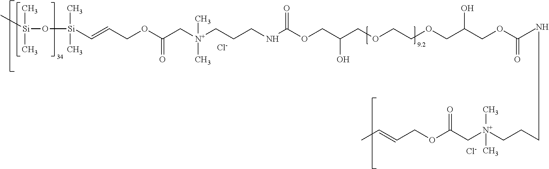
O([Si](C=CCOC(C[N+](CCCNC(OCC(COCCOCC(COC(C)=O)O)O)=O)(C)C)=O)(C)C)[Si](C)(C)C.[Cl-].[Cl-].CC=CCOC(C[N+](CCCCN)(C)C)=O
